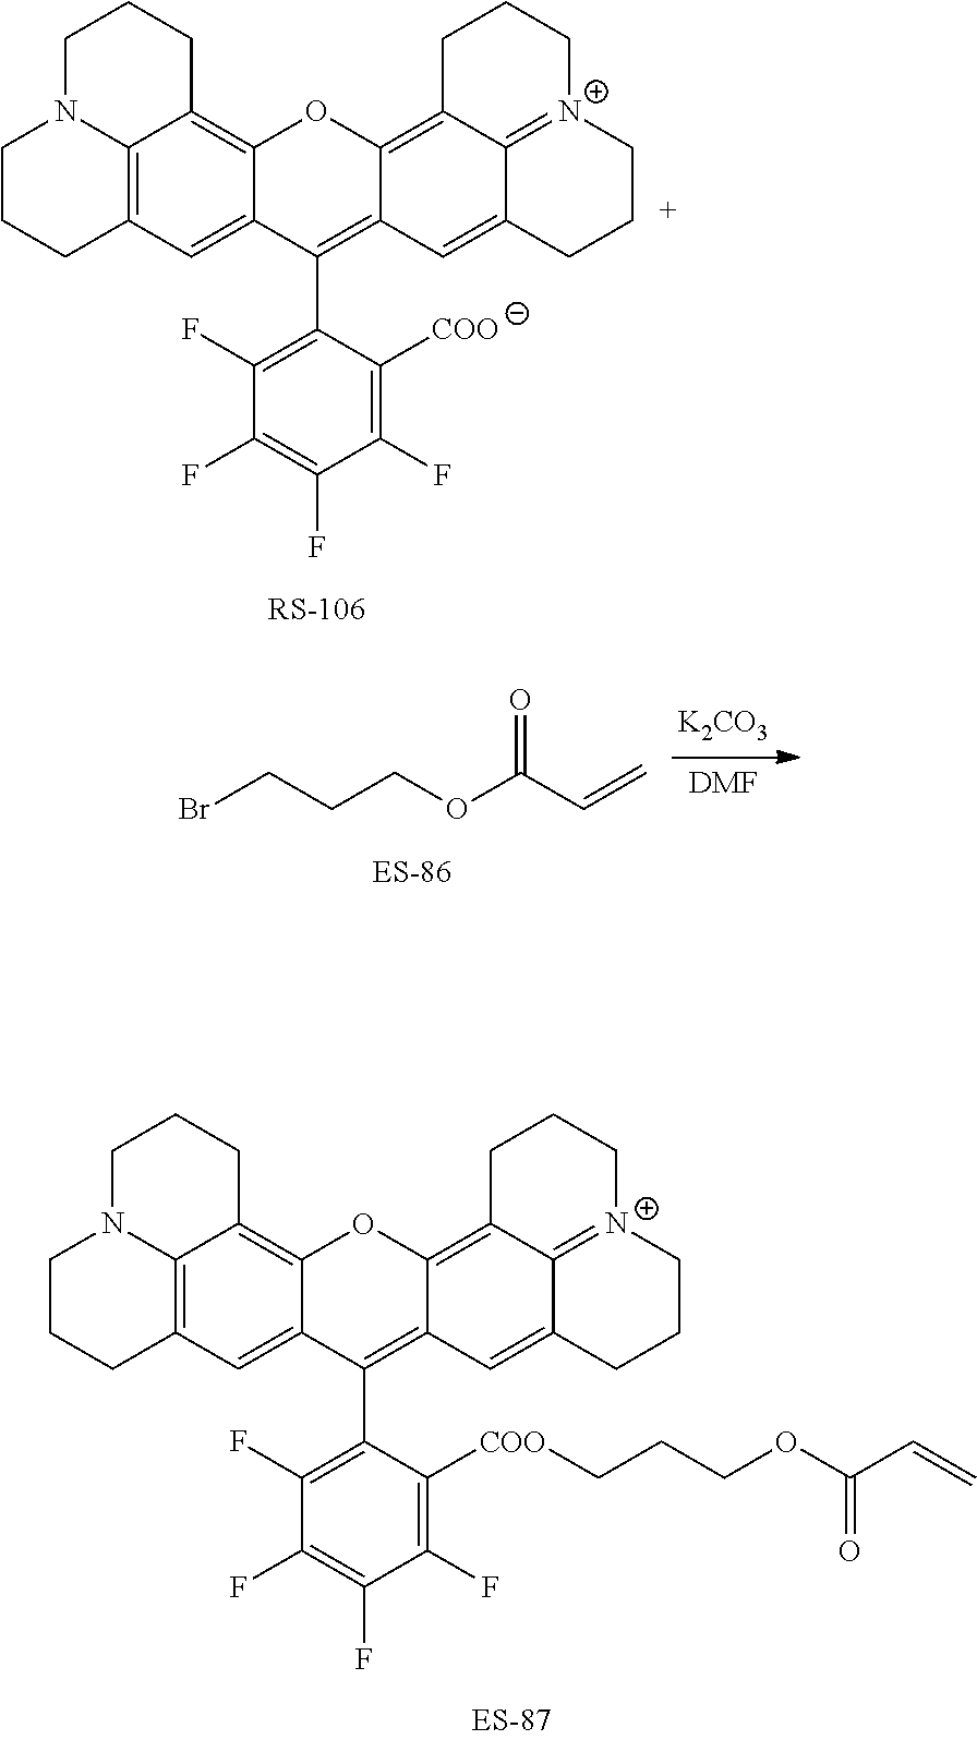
C12=C3C=C4C(=C1CCCN2CCC3)OC1=C2C3=[N+](CCCC3=CC1=C4C1=C(F)C(F)=C(F)C(F)=C1[COO])CCC2.C12=C3C=C4C(=C1CCCN2CCC3)OC1=C2C3=[N+](CCCC3=CC1=C4C1=C(F)C(F)=C(F)C(F)=C1[COO]CCCOC(C=C)=O)CCC2.[K2CO3].[DMF].BrCCCOC(C=C)=O
